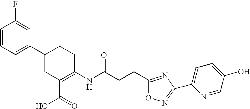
C1=CC=C(C2CC(C(=O)O)=C(NC(CCC3=NC(C4=CC=C(O)C=N4)=NO3)=O)CC2)C=C1F
